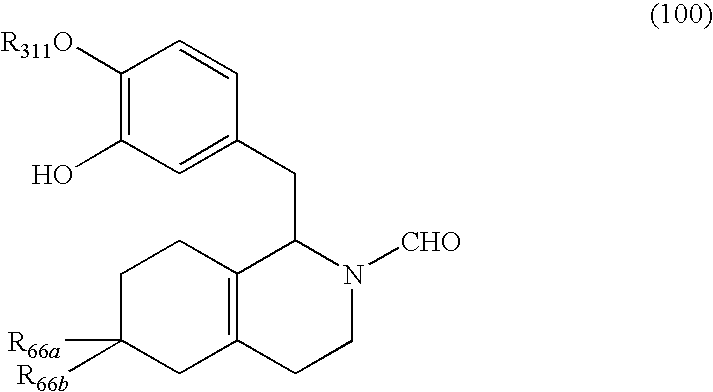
C1([R311O])=C(O)C=C(CC2C3=C(CCN2[CHO])CC([R66b])([R66a])CC3)C=C1
